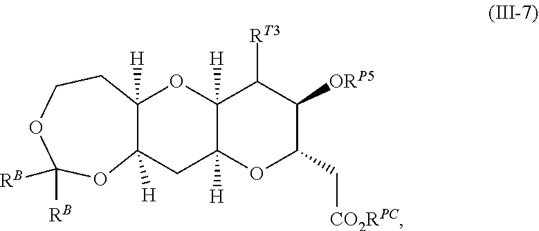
C12([H])CC3([H])C([H])(OC1([H])CCOC([RB])([RB])O2)C([RT3])C([ORP5])C(C[CO2RPC])O3
